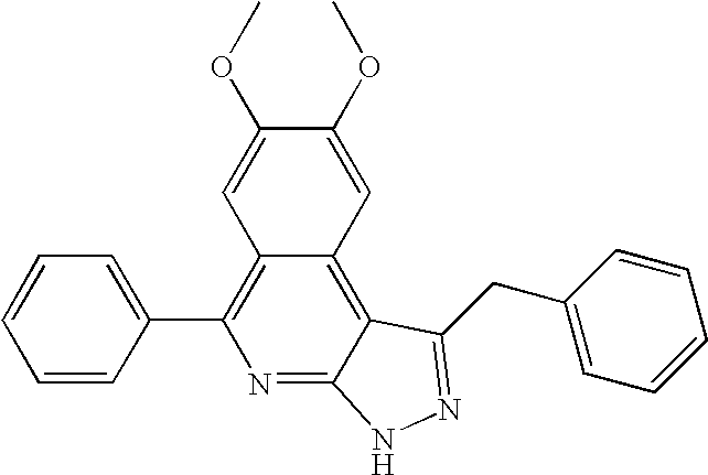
C1=CC(C2=C3C(=C4C(=N2)NN=C4CC2=CC=CC=C2)C=C(OC)C(OC)=C3)=CC=C1
